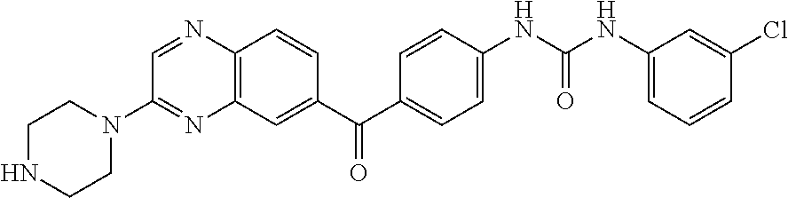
C1=NC2=C(N=C1N1CCNCC1)C=C(C(C1=CC=C(NC(NC3=CC=CC(Cl)=C3)=O)C=C1)=O)C=C2
